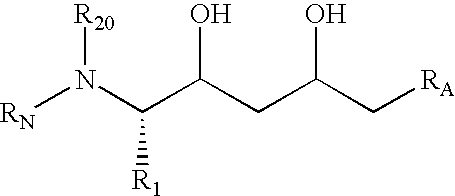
[RN]N(C(C(CC(C[RA])O)O)[R1])[R20]
